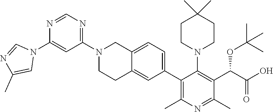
N1=CN=C(N2CCC3=CC(C4=C(C)N=C(C)C(C(OC(C)(C)C)C(=O)O)=C4N4CCC(C)(C)CC4)=CC=C3C2)C=C1N1C=NC(C)=C1
